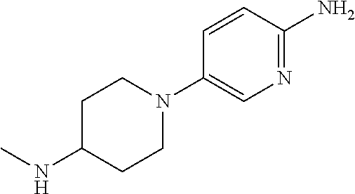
C1C(NC)CCN(C2=CN=C(N)C=C2)C1
